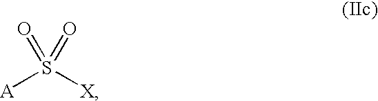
[A]S([X])(=O)=O
